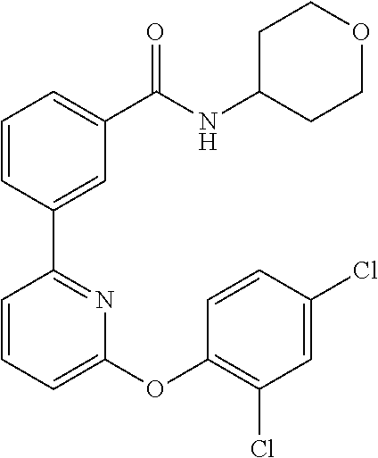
C1=CC(C2=NC(OC3=C(Cl)C=C(Cl)C=C3)=CC=C2)=CC(C(NC2CCOCC2)=O)=C1
